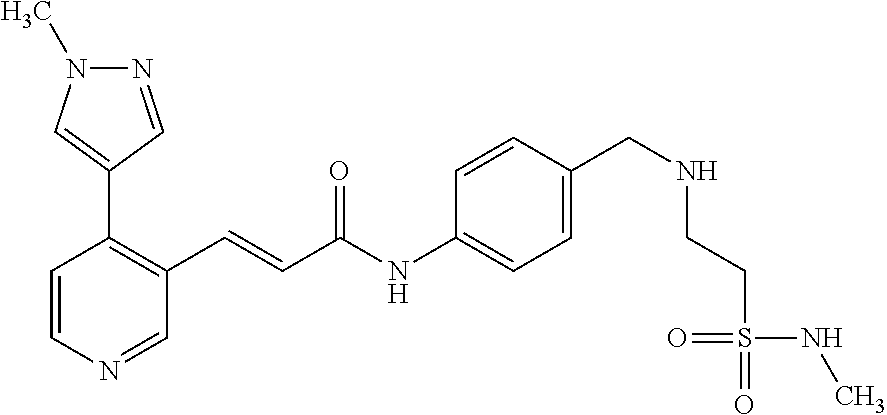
C1=CN=CC(C=CC(=O)NC2=CC=C(CNCCS(=O)(NC)=O)C=C2)=C1C1=CN(C)N=C1
